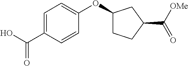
C1=C(C(O)=O)C=CC(OC2CCC(C([OMe])=O)C2)=C1
